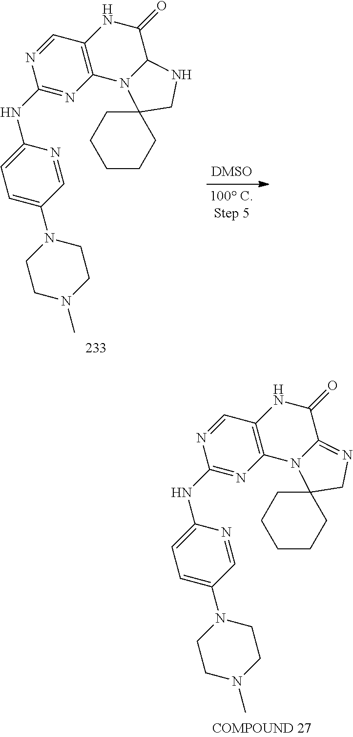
C1(NC2=CC=C(N3CCN(C)CC3)C=N2)=NC2=C(C=N1)NC(=O)C1N2C2(CN1)CCCCC2.C1(NC2=CC=C(N3CCN(C)CC3)C=N2)=NC2=C(C=N1)NC(=O)C1=NCC3(N21)CCCCC3
